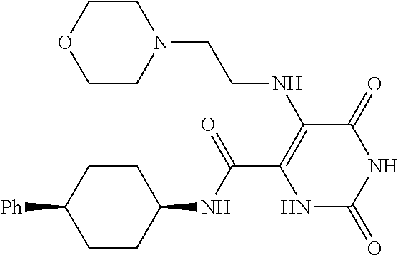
C(C1=C(NCCN2CCOCC2)C(=O)NC(=O)N1)(=O)NC1CCC([Ph])CC1
